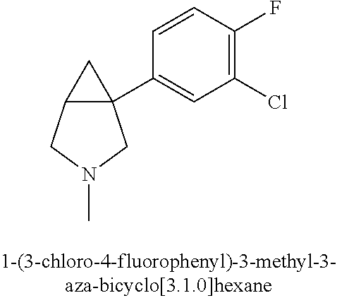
C12C(C3=CC(Cl)=C(F)C=C3)(C1)CN(C)C2
